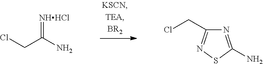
ClCC(N)=[NHHCl].C1(CCl)=NSC(N)=N1
